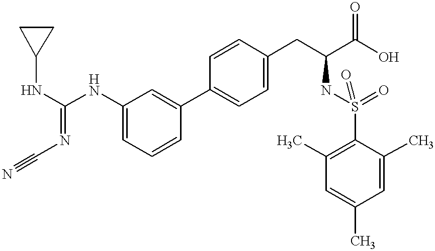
N(C(NC1=CC=CC(C2=CC=C(CC(C(O)=O)NS(=O)(=O)C3=C(C)C=C(C)C=C3C)C=C2)=C1)=NC#N)C1CC1
